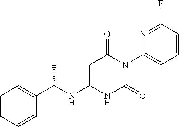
C1=CC=CC(C(NC2=CC(=O)N(C3=CC=CC(F)=N3)C(=O)N2)C)=C1
